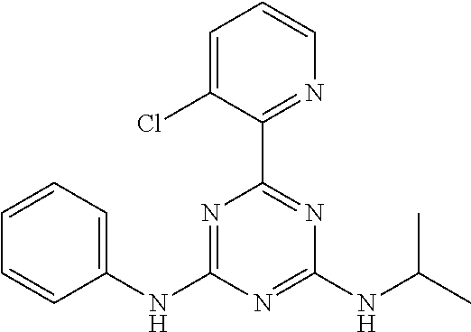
C1=CC=C(NC2=NC(C3=NC=CC=C3Cl)=NC(NC(C)C)=N2)C=C1
